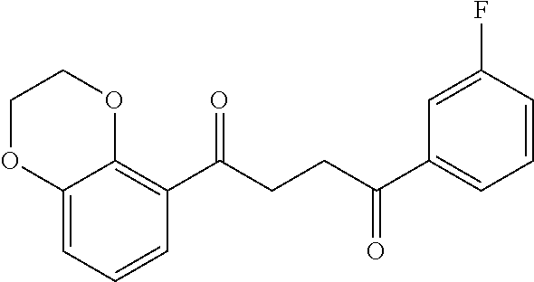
C12=CC=CC(C(CCC(C3=CC=CC(F)=C3)=O)=O)=C1OCCO2
